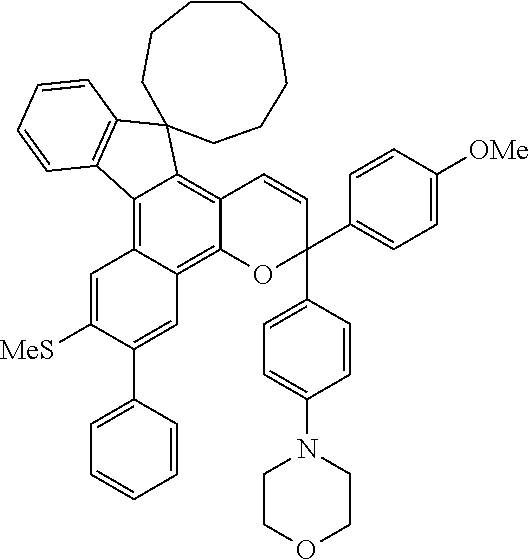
C12=C3C(=C4C(=C1C1(C5=C2C=CC=C5)CCCCCCCC1)C=CC(C1=CC=C(N2CCOCC2)C=C1)(C1=CC=C([OMe])C=C1)O4)C=C(C1=CC=CC=C1)C([MeS])=C3
